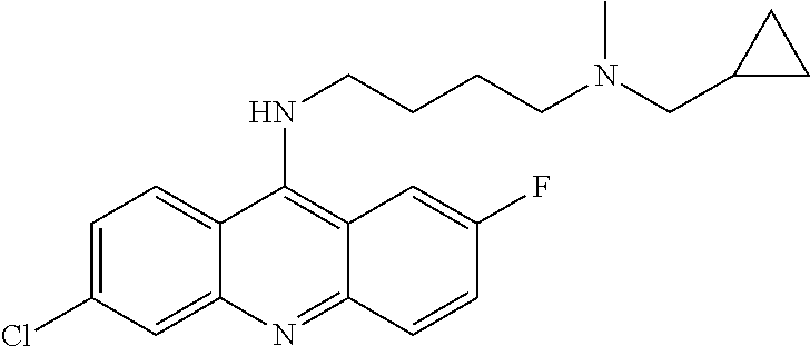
N(C1=C2C(=NC3=CC(Cl)=CC=C13)C=CC(F)=C2)CCCCN(CC1CC1)C
